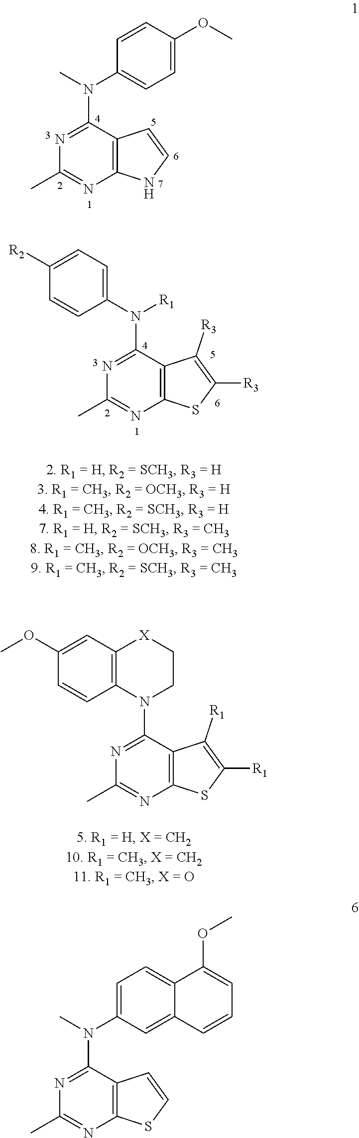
N1=C(N(C)C2=CC=C(OC)C=C2)C2=C(N=C1C)NC=C2.N1=C(N(C2=CC=C3C(=C2)C=CC=C3OC)C)C2=C(N=C1C)SC=C2.N1=C(N2CC[X]C3=C2C=CC(OC)=C3)C2=C(N=C1C)SC([R1])=C2[R1].N1=C(N(C2=CC=C([R2])C=C2)[R1])C2=C(N=C1C)SC([R3])=C2[R3]
